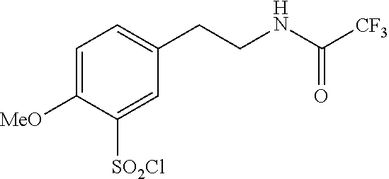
C1=C([MeO])C([SO2Cl])=CC(CCNC([CF3])=O)=C1
